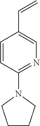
C=CC1=CN=C(N2CCCC2)C=C1
